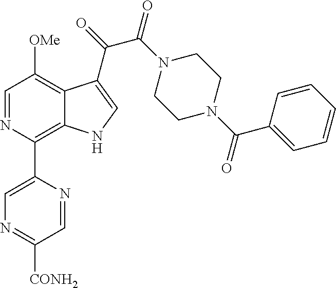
N1=C([CONH2])C=NC(C2=C3C(=C([OMe])C=N2)C(C(=O)C(N2CCN(C(C4=CC=CC=C4)=O)CC2)=O)=CN3)=C1
